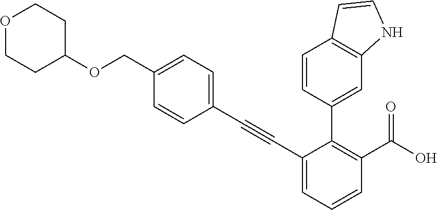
C1(C#CC2=CC=C(COC3CCOCC3)C=C2)=CC=CC(C(O)=O)=C1C1=CC2=C(C=C1)C=CN2
